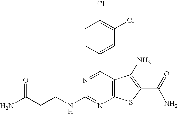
C1=CC(C2=NC(NCCC(N)=O)=NC3=C2C(N)=C(C(N)=O)S3)=CC(Cl)=C1Cl
